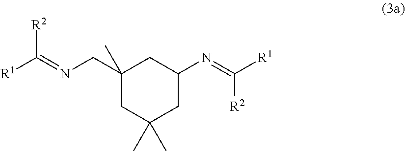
[R2]C(=NCC1(C)CC(N=C([R1])[R2])CC(C)(C)C1)[R1]
